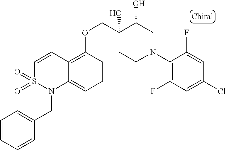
C1(N2CC(O)C(O)(COC3=C4C(=CC=C3)N(CC3=CC=CC=C3)S(=O)(=O)C=C4)CC2)=C(F)C=C(Cl)C=C1F
